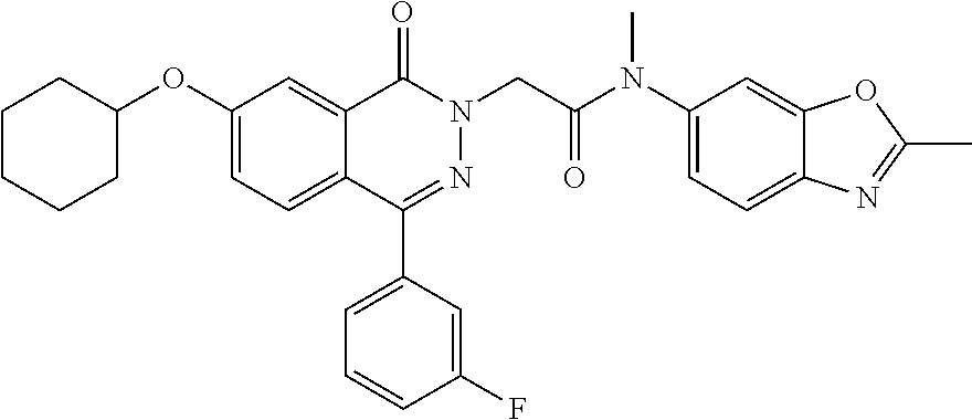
C1(OC2CCCCC2)=CC=C2C(=C1)C(=O)N(CC(N(C1=CC=C3C(=C1)OC(C)=N3)C)=O)N=C2C1=CC=CC(F)=C1
